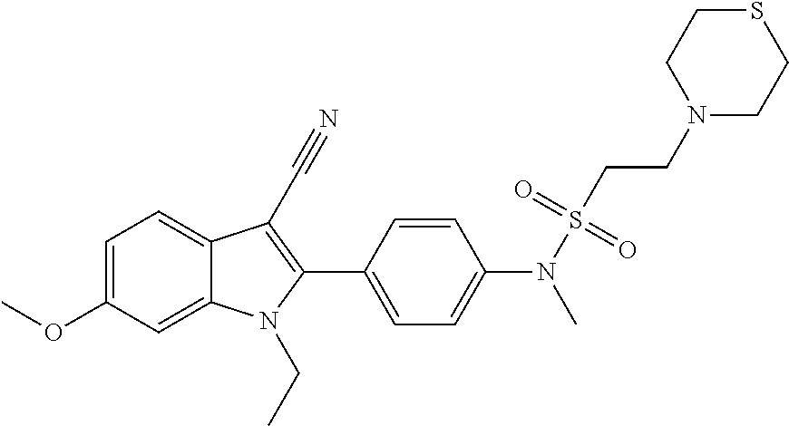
C1=C(OC)C=C2C(=C1)C(C#N)=C(C1=CC=C(N(C)S(CCN3CCSCC3)(=O)=O)C=C1)N2CC
